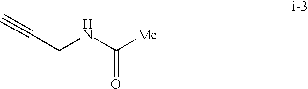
C#CCNC([Me])=O
